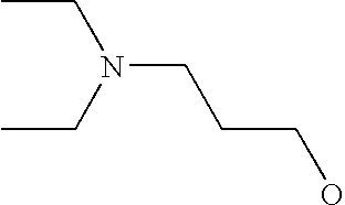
CCN(CC)CCCO
